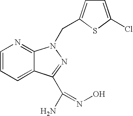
C1=CC=C2C(=N1)N(CC1=CC=C(Cl)S1)N=C2C(N)=NO
